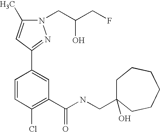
N1(CC(CF)O)C(C)=CC(C2=CC(C(NCC3(O)CCCCCC3)=O)=C(Cl)C=C2)=N1
